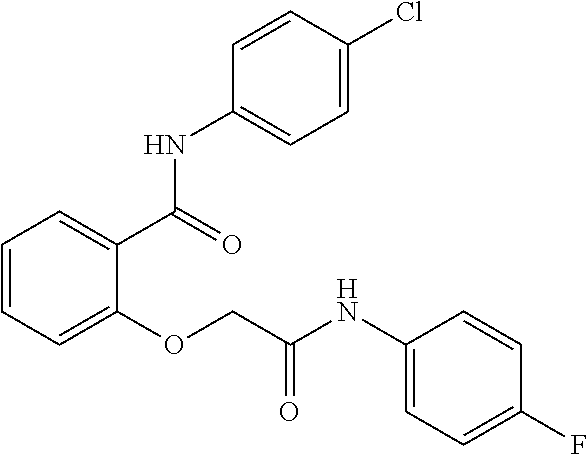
C1=CC=C(OCC(NC2=CC=C(F)C=C2)=O)C(C(=O)NC2=CC=C(Cl)C=C2)=C1
